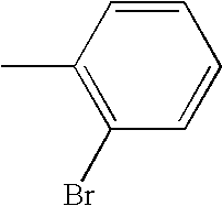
C1(C)=C(Br)C=CC=C1
